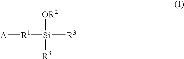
[A][R1][Si]([R3])([OR2])[R3]
